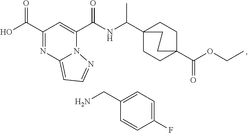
C(C1=NC2=CC=NN2C(C(NC(C23CCC(C(OCC)=O)(CC2)CC3)C)=O)=C1)(=O)O.C1(CN)=CC=C(F)C=C1
